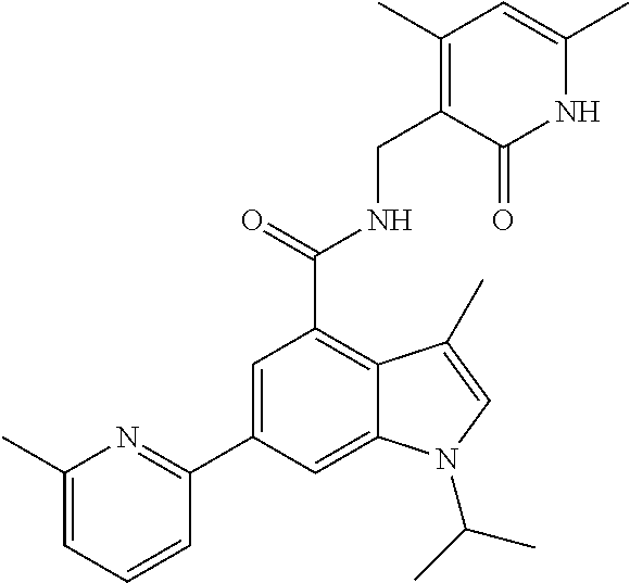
C1(C2=CC(C(NCC3=C(C)C=C(C)NC3=O)=O)=C3C(=C2)N(C(C)C)C=C3C)=NC(C)=CC=C1
